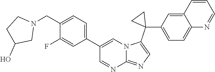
C1(C2=CC=C(CN3CCC(O)C3)C(F)=C2)=CN2C(=NC=C2C2(C3=CC=C4C(=C3)C=CC=N4)CC2)N=C1
